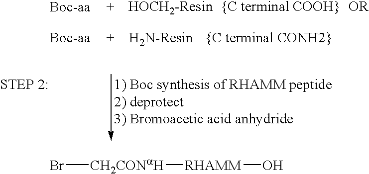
[HOCH2-Resin].[H2N-Resin].Br[CH2CONaH][RHAMM]O
